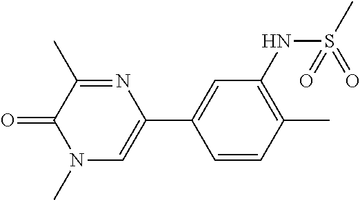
C1=CC(C)=C(NS(C)(=O)=O)C=C1C1=CN(C)C(=O)C(C)=N1
